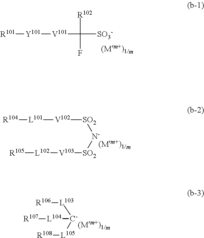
[R101][Y101][V101]C([R102])(F)[SO3-].[R104][L101][V102][SO2][N-][SO2][V103][L102][R105].[R106][L103][C-]([L105][R108])[L104][R107]
